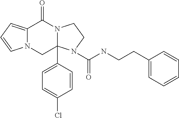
C12=CC=CN1CC1(C3=CC=C(Cl)C=C3)N(C2=O)CCN1C(NCCC1=CC=CC=C1)=O
